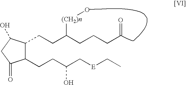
C1(CCC(C[E]CC)O)C(CCC(CCCC=O)[(CH2)n]O)C(O)CC1=O
